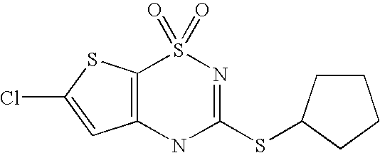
C12=C(SC(Cl)=C1)S(=O)(=O)N=C(SC1CCCC1)N2
